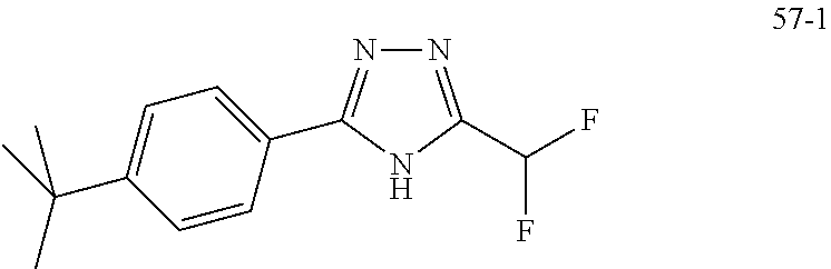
C1=C(C(C)(C)C)C=CC(C2=NN=C(C(F)F)N2)=C1
